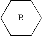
C1=CCCCC1.B
